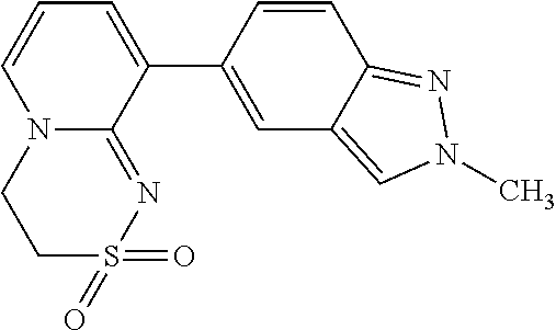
N12C(=NS(=O)(=O)CC1)C(C1=CC3=CN(C)N=C3C=C1)=CC=C2
